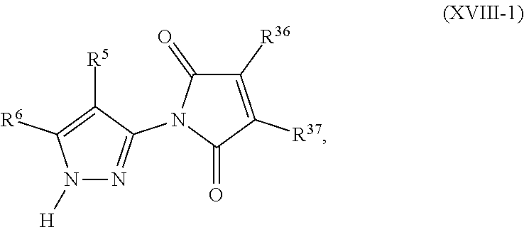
N1([H])N=C(N2C(=O)C([R37])=C([R36])C2=O)C([R5])=C1[R6]
